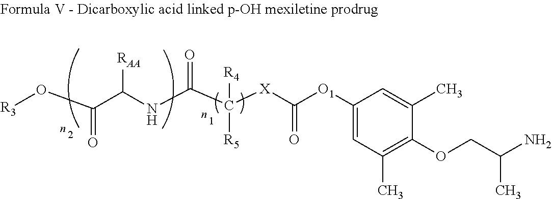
O(C(=O)C(NC(=O)C([R4])([R5])[X]C(=O)[O1]C1=CC(C)=C(OCC(C)N)C(C)=C1)[RAA])[R3]
